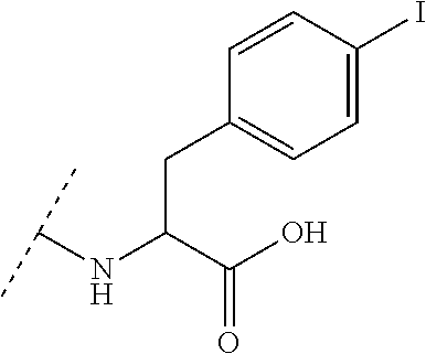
C(C(C(O)=O)NC(C)C)C1=CC=C(I)C=C1
